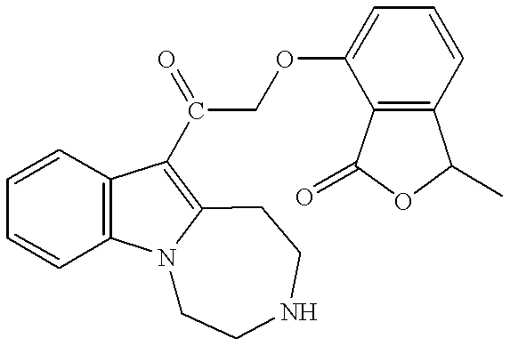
C1=CC2=C(C=C1)C(C(COC1=CC=CC3=C1C(=O)OC3C)=O)=C1N2CCNCC1
